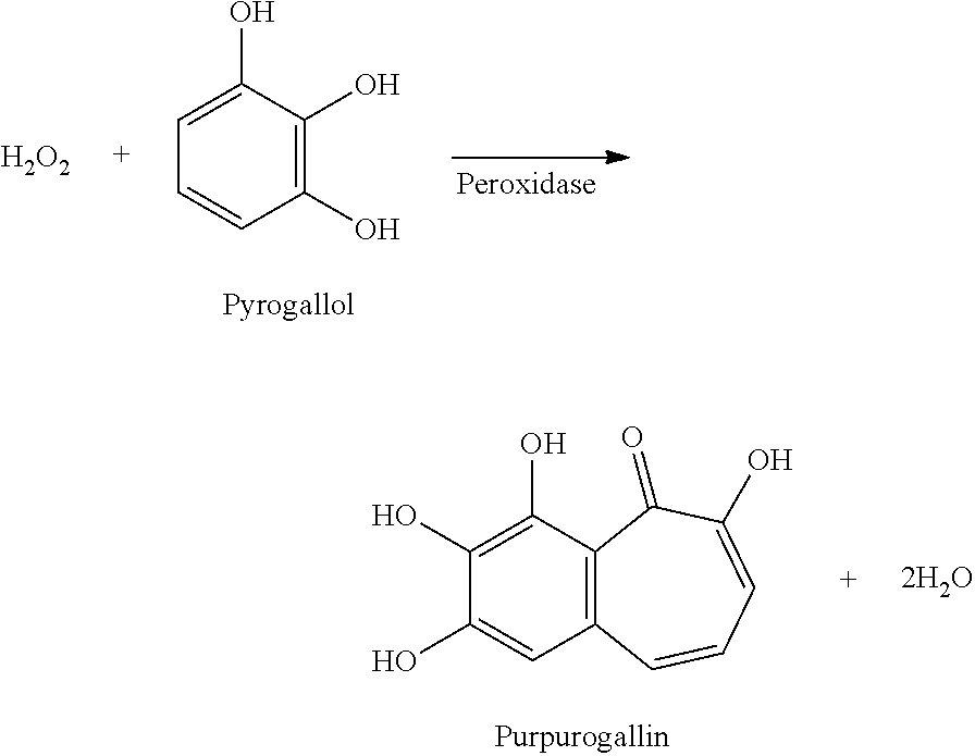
[H2O2].C1(O)=C(O)C(O)=CC=C1.C12=C(C(O)=C(O)C(O)=C1)C(=O)C(O)=CC=C2
